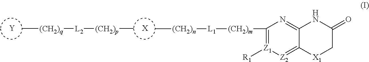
[Y].[X].C[(CH2)q][L2][(CH2)p]C.C[(CH2)n][L1][(CH2)m]C1=[Z1]([R1])[Z2]=C2C(=N1)NC(=O)C[X1]2
